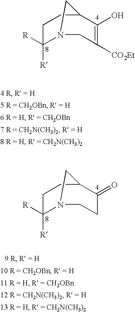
C1C([R])([R])N2CC(C1)C(O)=C([CO2Et])C2.C1C([R])([R])N2CC(C1)C(=O)CC2
